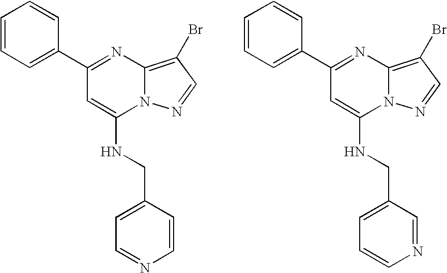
C1(C2=CC=CC=C2)=NC2=C(Br)C=NN2C(NCC2=CC=NC=C2)=C1.C1(C2=CC=CC=C2)=NC2=C(Br)C=NN2C(NCC2=CC=CN=C2)=C1
